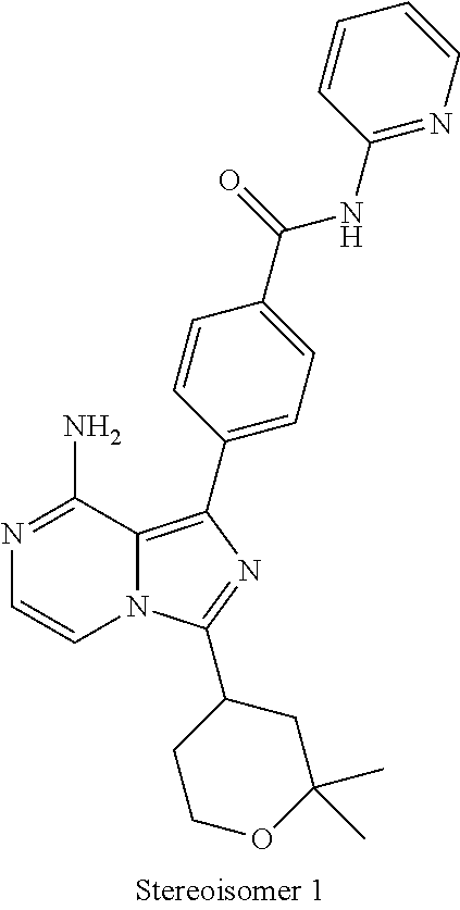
N1=C(N)C2=C(C3=CC=C(C(=O)NC4=NC=CC=C4)C=C3)N=C(C3CC(C)(C)OCC3)N2C=C1
